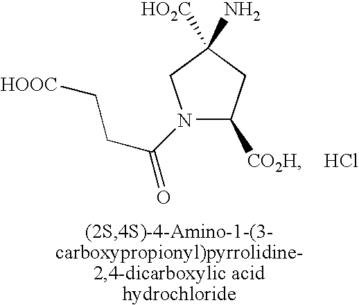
N1(C(CC[HOOC])=O)C([CO2H])CC([HO2C])(N)C1.Cl
